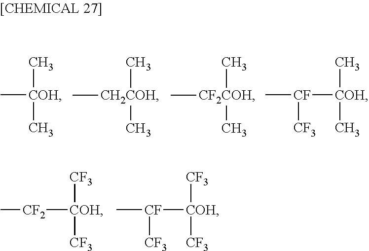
[CF3][COH]([CF2]C)[CF3].[CF3][COH]([CF](C)[CF3])[CF3].C[COH](C)C.C[COH]([CF](C)[CF3])C.C[CH2COH](C)C.C[CF2COH](C)C
